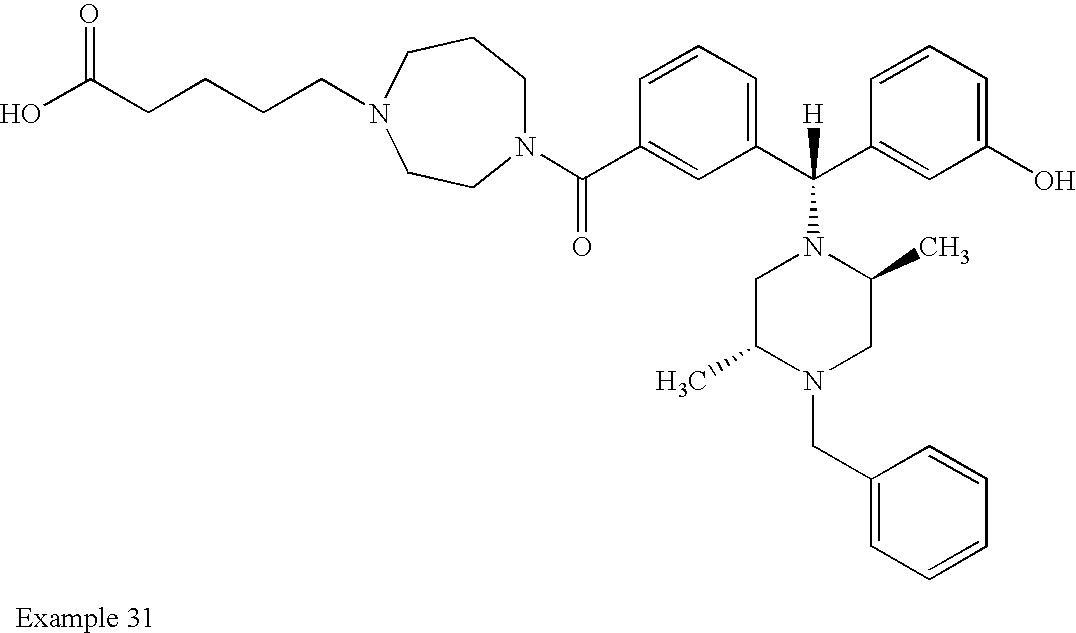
N1(C(C2=CC(C(C3=CC(O)=CC=C3)([H])N3CC(C)N(CC4=CC=CC=C4)CC3C)=CC=C2)=O)CCCN(CCCCC(O)=O)CC1
